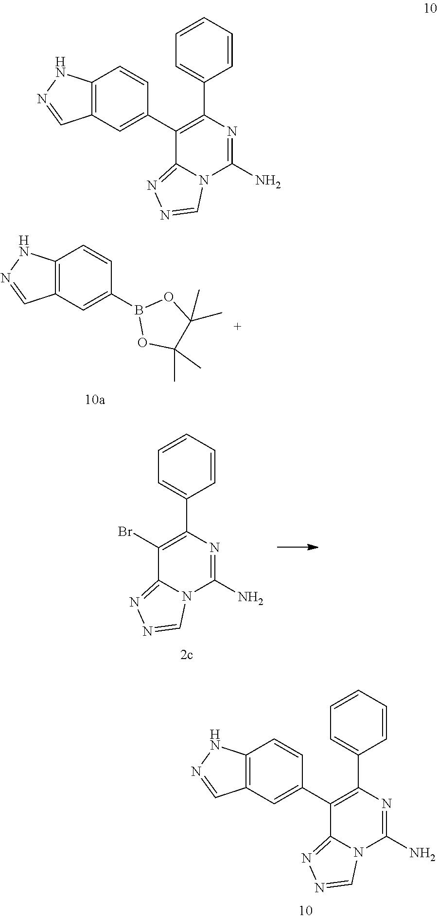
N12C=NN=C1C(C1=CC3=C(C=C1)NN=C3)=C(C1=CC=CC=C1)N=C2N.C1(C)(C)C(C)(C)OB(C2=CC3=C(NN=C3)C=C2)O1.C1=NN=C2N1C(N)=NC(C1=CC=CC=C1)=C2Br.N12C=NN=C1C(C1=CC3=C(NN=C3)C=C1)=C(C1=CC=CC=C1)N=C2N
